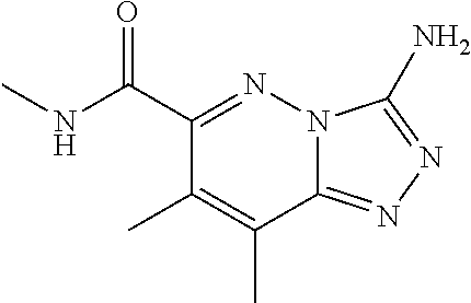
C12=NN=C(N)N1N=C(C(=O)NC)C(C)=C2C
